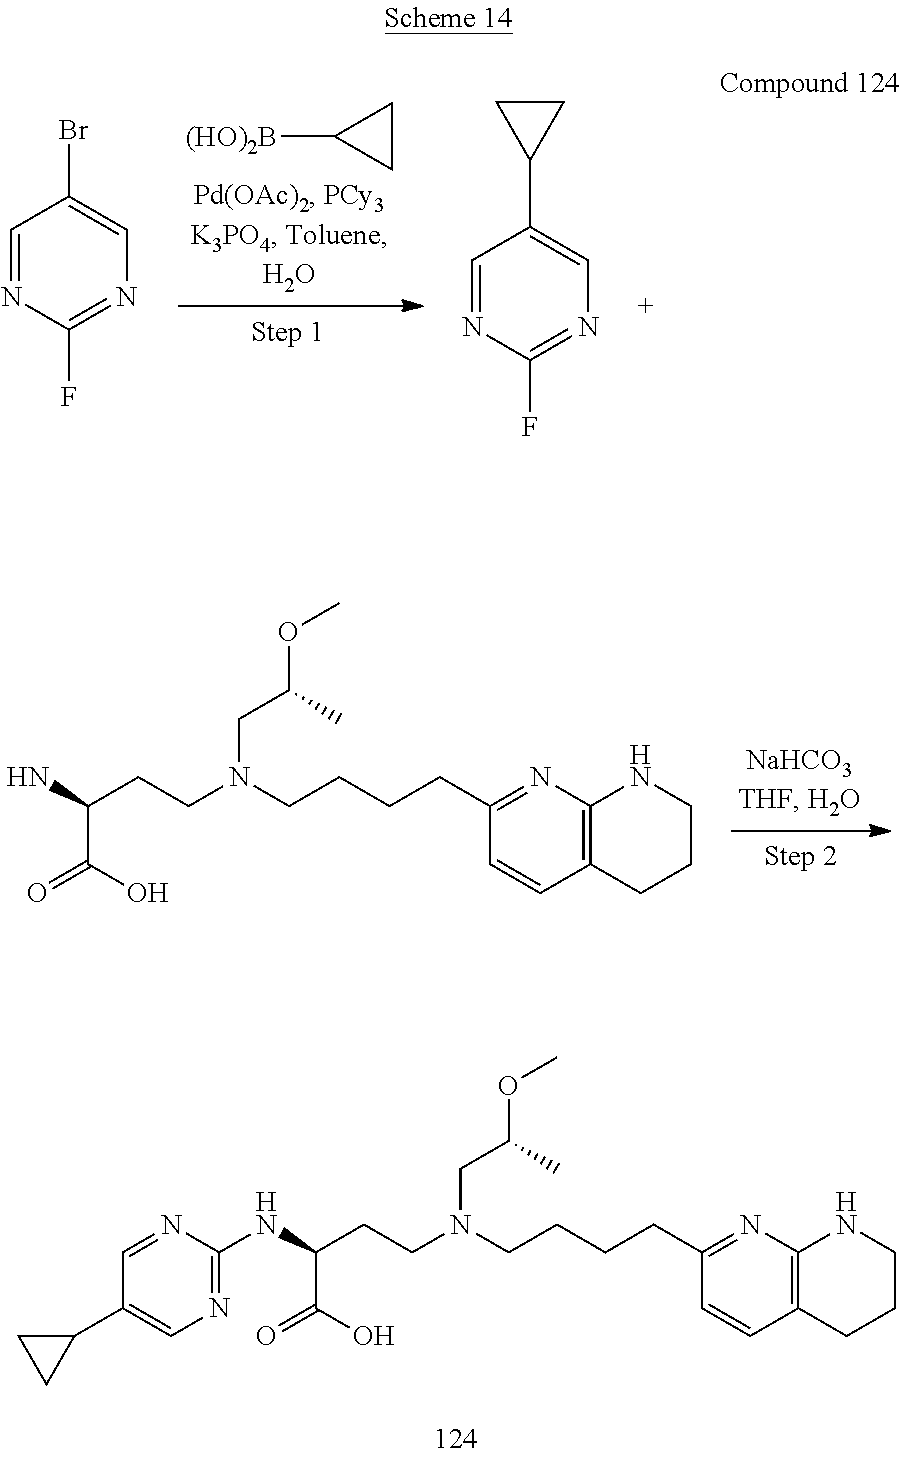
C(C(O)=O)(CCN(CCCCC1=NC2=C(C=C1)CCCN2)CC(OC)C)NC1=NC=C(C2CC2)C=N1.[(HO)2B]C1CC1.C1=NC(F)=NC=C1Br.C1=NC(F)=NC=C1C1CC1.C(C(O)=O)(CCN(CCCCC1=NC2=C(C=C1)CCCN2)CC(OC)C)N
